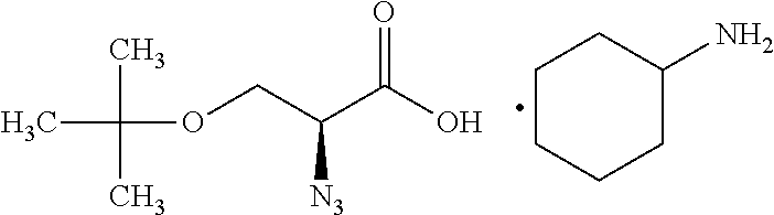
CC(C)(C)OCC(C(O)=O)[N3].C1CCCC(N)C1
